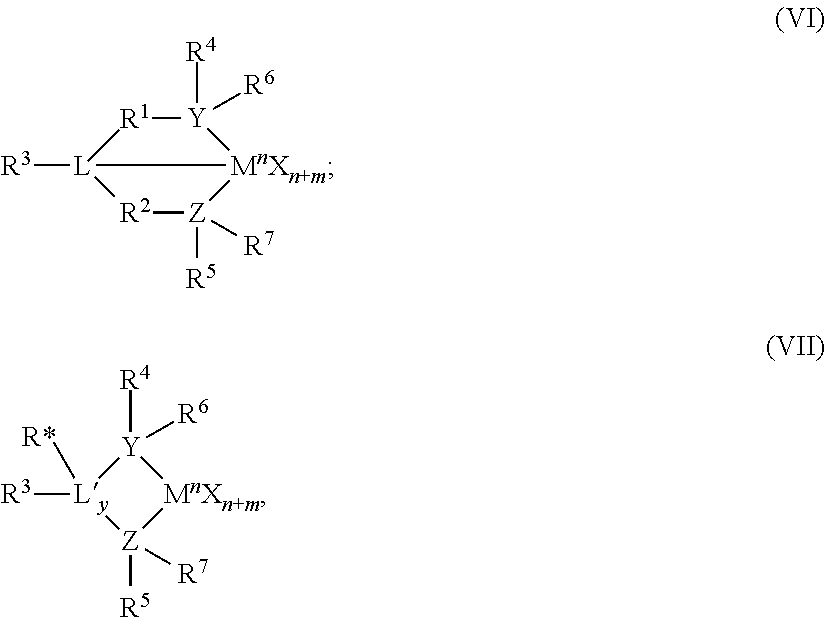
[R3][L]12[R1][Y]([R4])([R6])[MnXn+m]1[Z]([R5])([R7])[R2]2.[Ly]1([R3])([R*])[Y]([R4])([R6])[MnXn+m][Z]1([R5])[R7]
